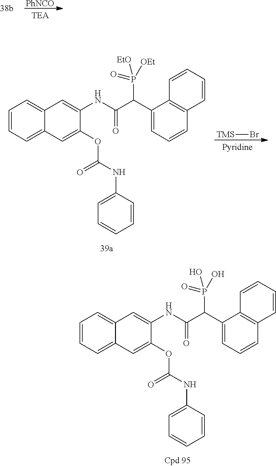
[PhNCO].C1=CC=C2C(=C1)C=C(NC(C(C1=CC=CC3=C1C=CC=C3)P(O)(=O)O)=O)C(OC(NC1=CC=CC=C1)=O)=C2.C1=CC=C2C(=C1)C=C(NC(C(C1=CC=CC3=C1C=CC=C3)P([OEt])(=O)[EtO])=O)C(OC(NC1=CC=CC=C1)=O)=C2.[TMS]Br
